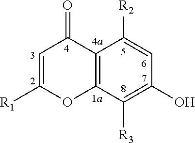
C12=C(C([R3])=C(O)C=C1[R2])OC([R1])=CC2=O
